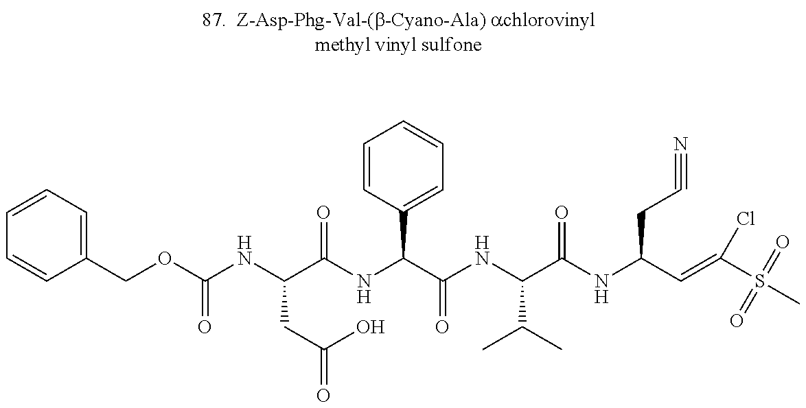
C1=CC=C(COC(NC(C(NC(C(NC(C(NC(C=C(S(C)(=O)=O)Cl)CC#N)=O)C(C)C)=O)C2=CC=CC=C2)=O)CC(O)=O)=O)C=C1
